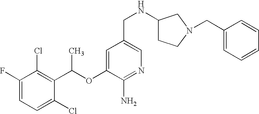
C1=C(F)C(Cl)=C(C(OC2=CC(CNC3CCN(CC4=CC=CC=C4)C3)=CN=C2N)C)C(Cl)=C1
